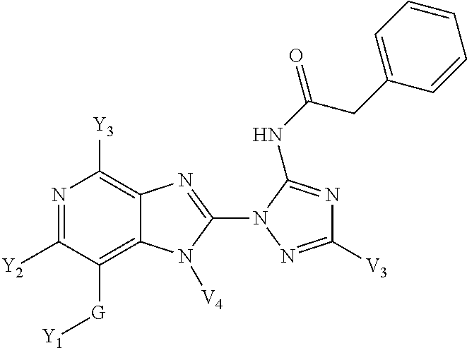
N1=C([Y2])C([G][Y1])=C2C(=C1[Y3])N=C(N1N=C([V3])N=C1NC(=O)CC1=CC=CC=C1)N2[V4]
